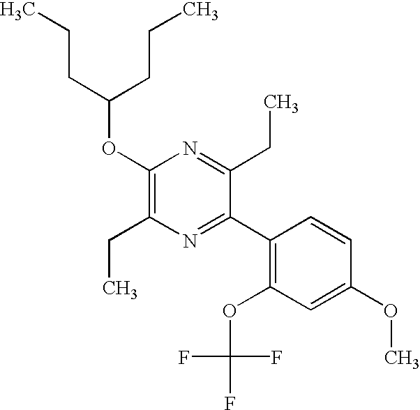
C1(OC(CCC)CCC)=C(CC)N=C(C2=C(OC(F)(F)F)C=C(OC)C=C2)C(CC)=N1
